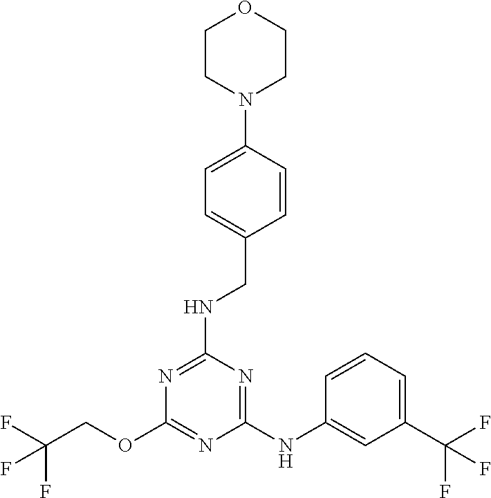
C1(OCC(F)(F)F)=NC(NC2=CC(C(F)(F)F)=CC=C2)=NC(NCC2=CC=C(N3CCOCC3)C=C2)=N1
